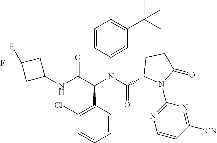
C1=CC(N(C(C2N(C3=NC=CC([CN])=N3)C(=O)CC2)=O)C(C(NC2CC(F)(F)C2)=O)C2=C(Cl)C=CC=C2)=CC(C(C)(C)C)=C1
